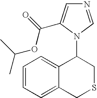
C12=CC=CC=C1C(N1C=NC=C1C(OC(C)C)=O)CSC2
